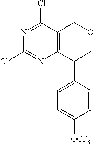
C12=C(C(Cl)=NC(Cl)=N1)COCC2C1=CC=C([OCF3])C=C1
